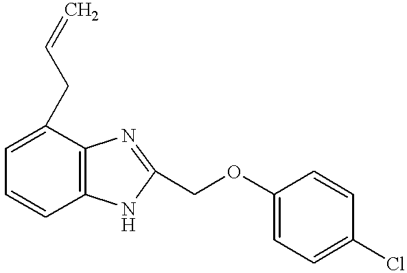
C1=C(CC=C)C2=C(C=C1)NC(COC1=CC=C(Cl)C=C1)=N2
